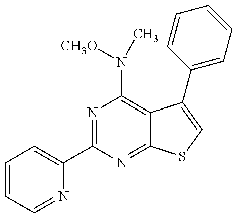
C1=CC=NC(C2=NC(N([CH3O])C)=C3C(=N2)SC=C3C2=CC=CC=C2)=C1
